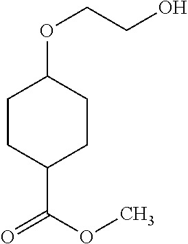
C1CC(C(OC)=O)CCC1OCCO
